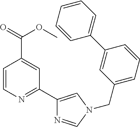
C1=CN=C(C2=CN(CC3=CC=CC(C4=CC=CC=C4)=C3)C=N2)C=C1C(OC)=O
